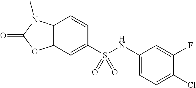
C1=CC2=C(C=C1S(NC1=CC=C(Cl)C(F)=C1)(=O)=O)OC(=O)N2C
